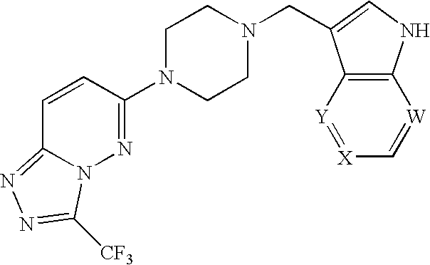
C12=C(NC=C1CN1CCN(C3=NN4C(=NN=C4[CF3])C=C3)CC1)[W]=C[X]=[Y]2
